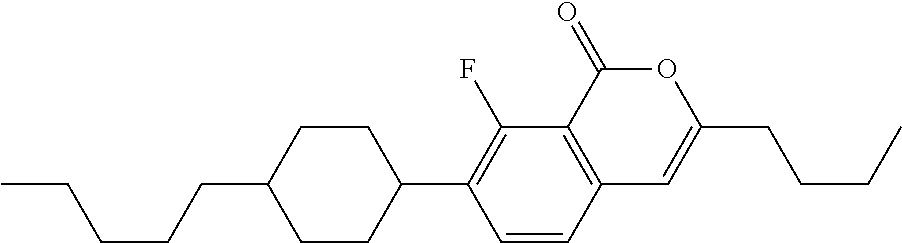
C12=C(C(=O)OC(CCCC)=C1)C(F)=C(C1CCC(CCCCC)CC1)C=C2
